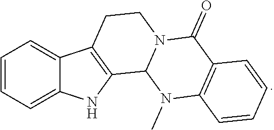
C1=CC=C2C(=C1)NC1=C2CCN2C1N(C)C1=C(C2=O)C=CC=C1
